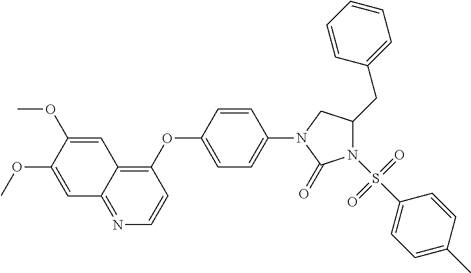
C1=C(OC)C(OC)=CC2=C(OC3=CC=C(N4CC(CC5=CC=CC=C5)N(S(C5=CC=C(C)C=C5)(=O)=O)C4=O)C=C3)C=CN=C12
